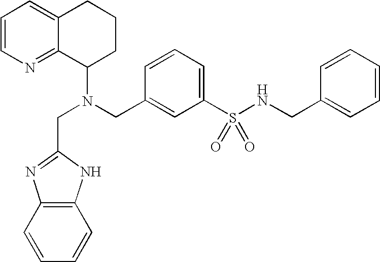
N(CC1=CC(S(NCC2=CC=CC=C2)(=O)=O)=CC=C1)(C1CCCC2=CC=CN=C12)CC1=NC2=C(C=CC=C2)N1
